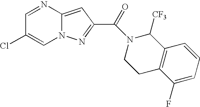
C1=NC2=CC(C(=O)N3C([CF3])C4=C(CC3)C(F)=CC=C4)=NN2C=C1Cl
